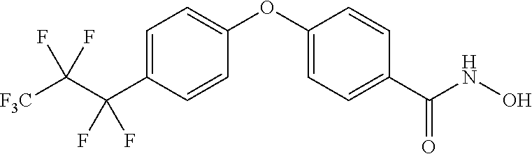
C1=C(C(C([F3C])(F)F)(F)F)C=CC(OC2=CC=C(C(NO)=O)C=C2)=C1
